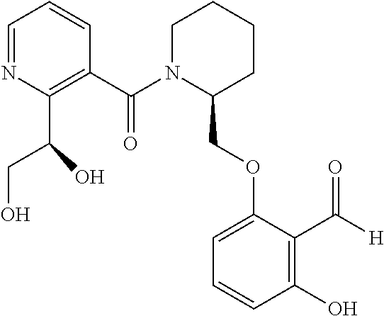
C1(C(N2C(COC3=CC=CC(O)=C3C([H])=O)CCCC2)=O)=C(C(O)CO)N=CC=C1
